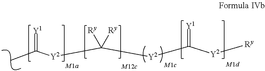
[Y2](C([Y2][Ry])=[Y1])C([Ry])([Ry])[Y2]C(C)=[Y1]
